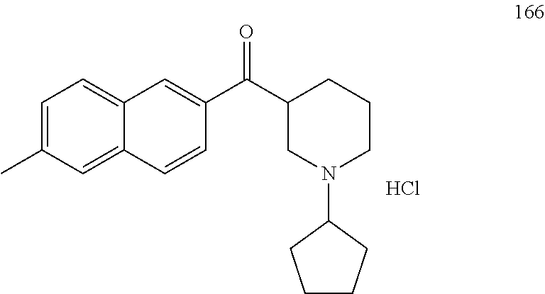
C1=C(C)C=C2C(=C1)C=C(C(C1CN(C3CCCC3)CCC1)=O)C=C2.Cl
